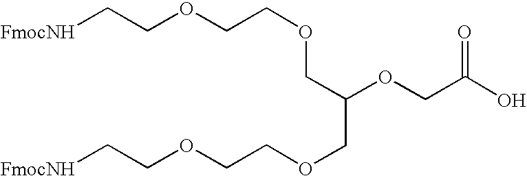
[FmocNH]CCOCCOCC(COCCOCC[FmocNH])OCC(O)=O
